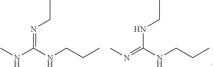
CN=C(NCCC)NCC.CNC(NCCC)=NCC
